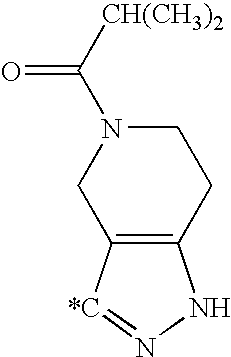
C12=C([*C]=NN1)CN(C([CH(CH3)2])=O)CC2
